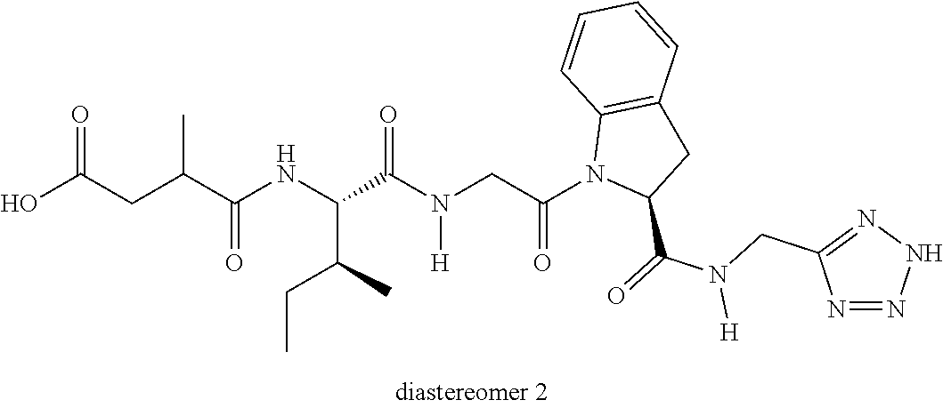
OC(CC(C(NC(C(N(CC(N1C(C(N([H])CC2=NNN=N2)=O)CC2=C1C=CC=C2)=O)[H])=O)C(C)CC)=O)C)=O
